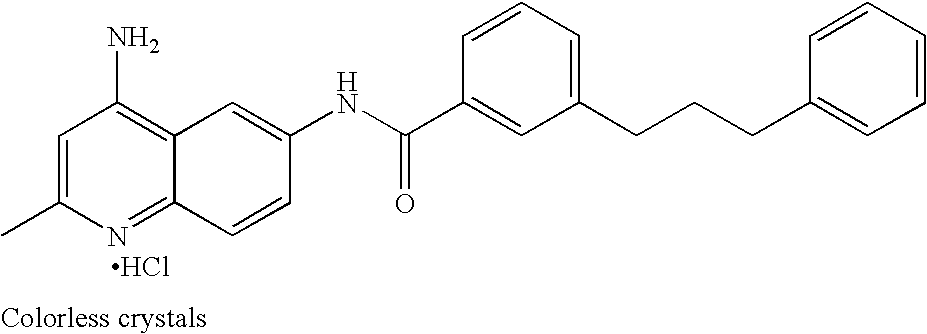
CC1=CC(N)=C2C(=N1)C=CC(NC(C1=CC(CCCC3=CC=CC=C3)=CC=C1)=O)=C2.Cl
